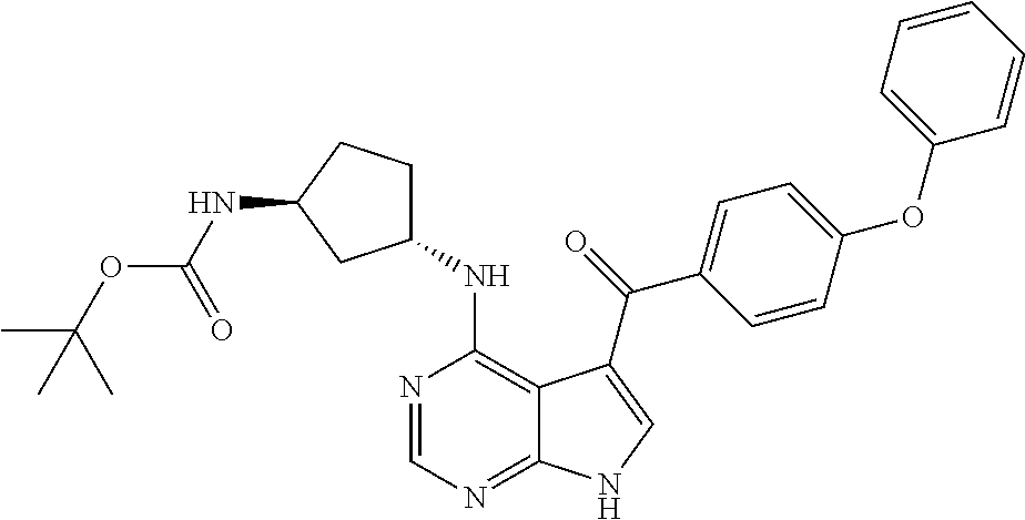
C1(NC2=C3C(=NC=N2)NC=C3C(=O)C2=CC=C(OC3=CC=CC=C3)C=C2)CCC(NC(OC(C)(C)C)=O)C1
